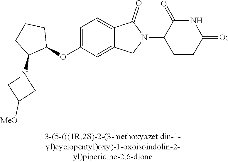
C1=C(OC2CCCC2N2CC([MeO])C2)C=C2C(=C1)C(=O)N(C1CCC(=O)NC1=O)C2
